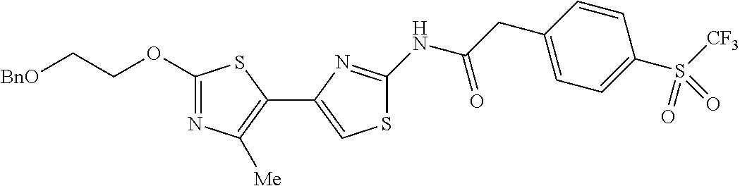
C1(OCC[BnO])=NC([Me])=C(C2=CSC(NC(CC3=CC=C(S([CF3])(=O)=O)C=C3)=O)=N2)S1
